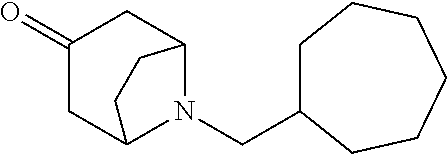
C1(=O)CC2N(CC3CCCCCC3)C(C1)CC2
